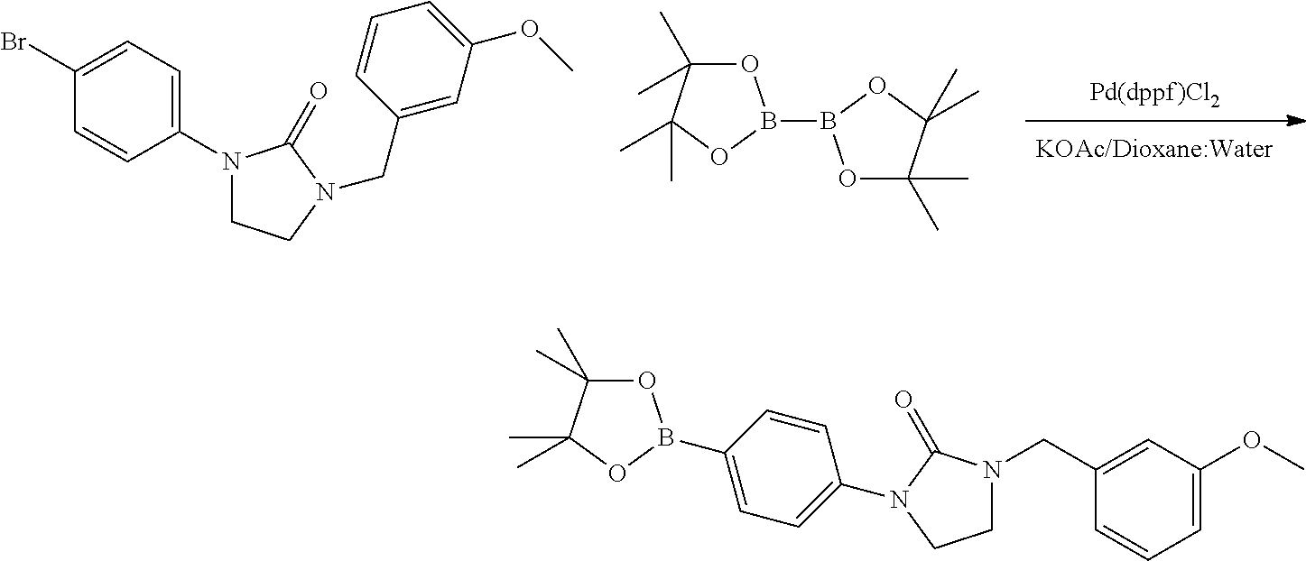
N1(C2=CC=C(Br)C=C2)CCN(CC2=CC(OC)=CC=C2)C1=O.O1C(C)(C)C(C)(C)OB1B1OC(C)(C)C(C)(C)O1.C1N(CC2=CC(OC)=CC=C2)C(=O)N(C2=CC=C(B3OC(C)(C)C(C)(C)O3)C=C2)C1
